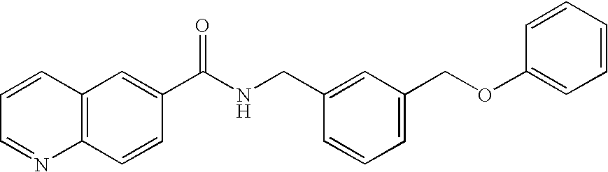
C1=CC=NC2=C1C=C(C(NCC1=CC(COC3=CC=CC=C3)=CC=C1)=O)C=C2
